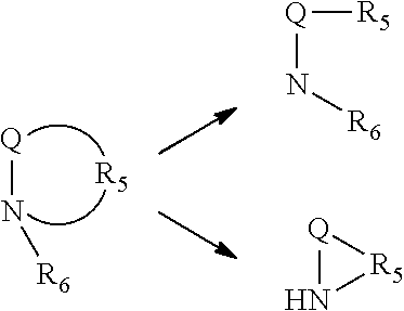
[R5].[Q]N[R6].[Q](N[R6])[R5].[Q]1N[R5]1
